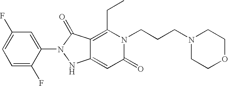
C1(N2NC3=CC(=O)N(CCCN4CCOCC4)C(CC)=C3C2=O)=CC(F)=CC=C1F
